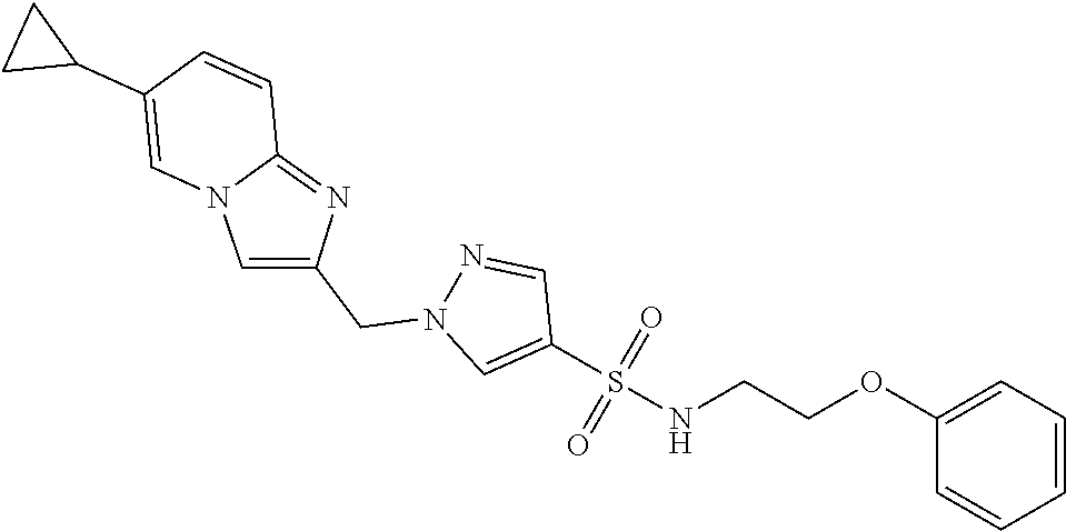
C1=CC=C(OCCNS(C2=CN(CC3=CN4C(=N3)C=CC(C3CC3)=C4)N=C2)(=O)=O)C=C1
